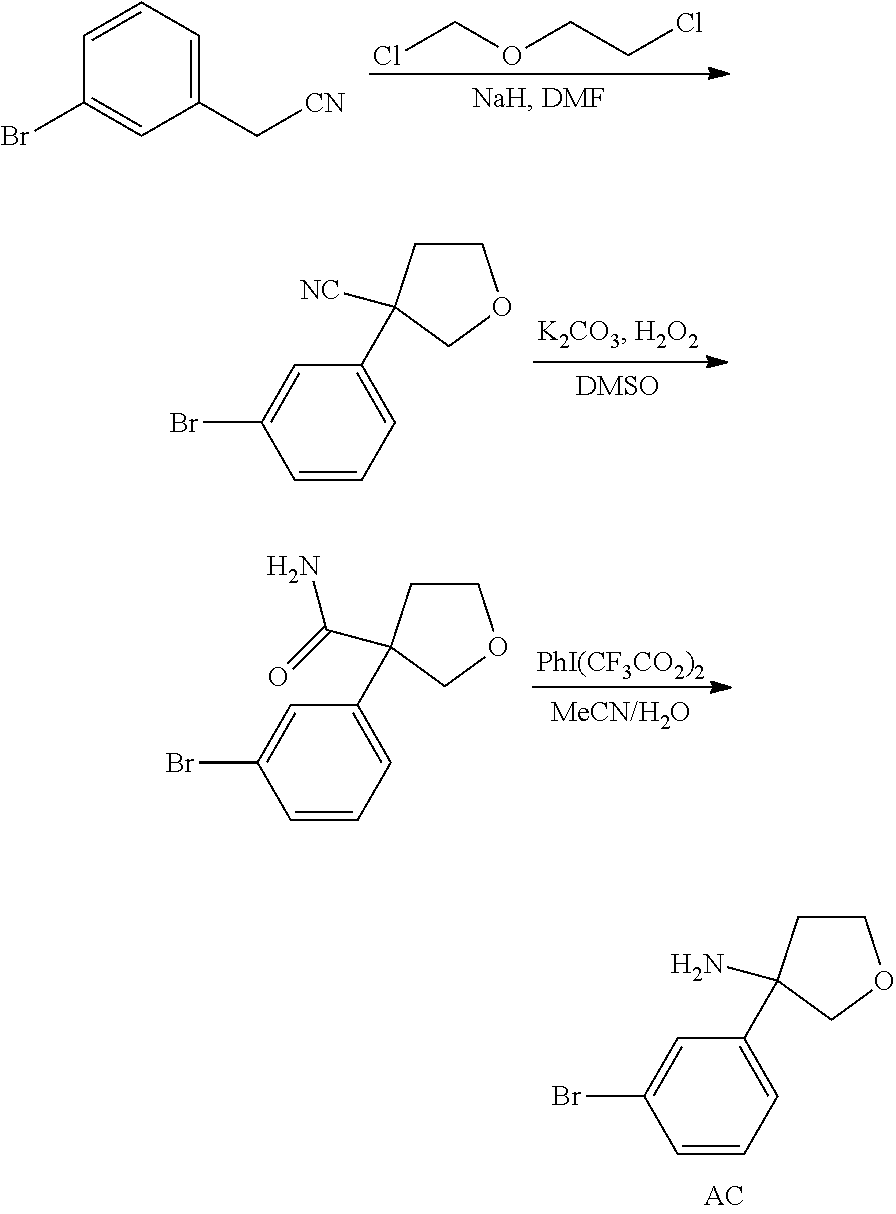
ClCOCCCl.C1(C[CN])=CC=CC(Br)=C1.C1=CC=C(C2([NC])CCOC2)C=C1Br.[PhI(CF3CO2)2].C1=CC=C(C2(C(=O)N)CCOC2)C=C1Br.C1=CC=C(C2(N)CCOC2)C=C1Br
